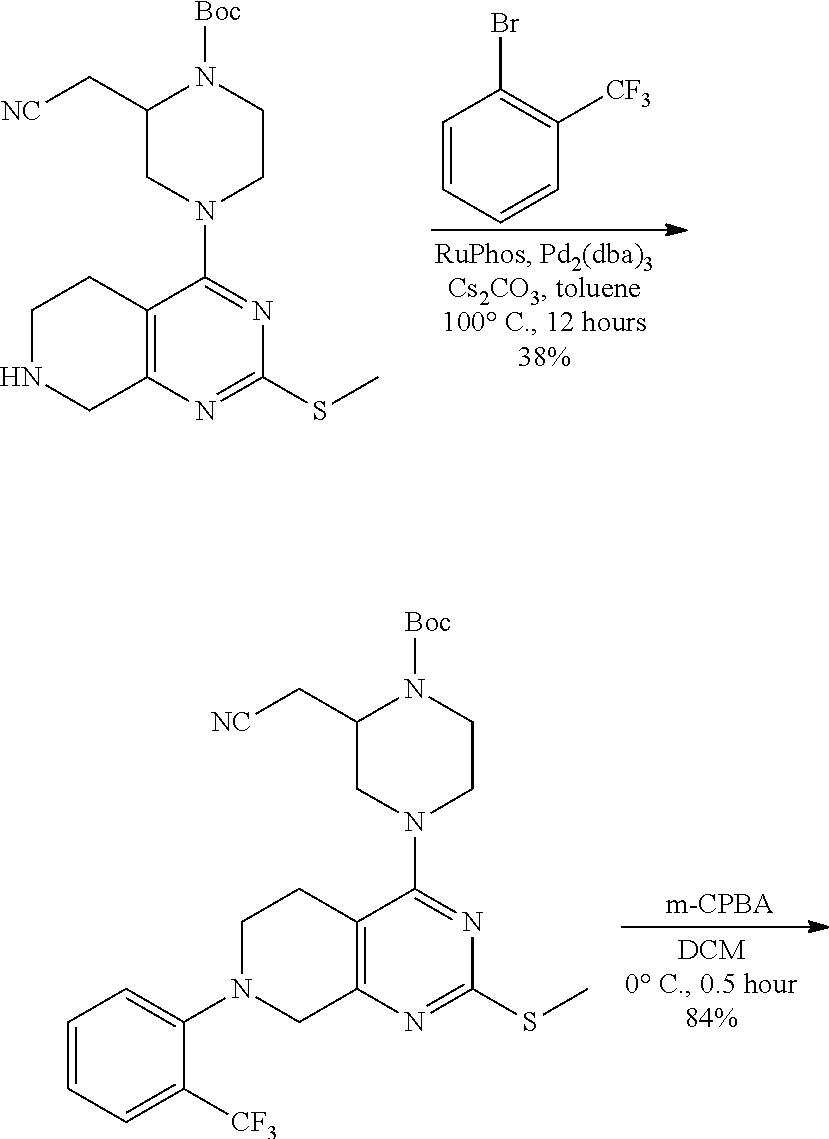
C12=C(N=C(SC)N=C1N1CCN([Boc])C(C[NC])C1)CNCC2.C1=CC=CC([CF3])=C1Br.C12=C(N=C(SC)N=C1N1CCN([Boc])C(C[NC])C1)CN(C1=CC=CC=C1[CF3])CC2
